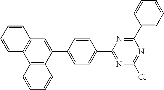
C1=CC=CC=C1C1=NC(C2=CC=C(C3=CC4=C(C=CC=C4)C4=C3C=CC=C4)C=C2)=NC(Cl)=N1
